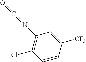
O=C=NC1=C(Cl)C=CC([CF3])=C1
